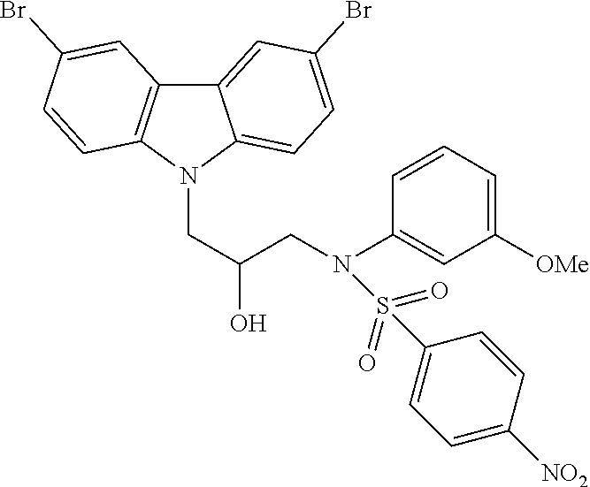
C12=CC(Br)=CC=C1N(CC(CN(C1=CC([OMe])=CC=C1)S(C1=CC=C([NO2])C=C1)(=O)=O)O)C1=C2C=C(Br)C=C1
